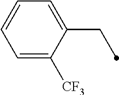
C1=CC=C([CF3])C(CC)=C1
